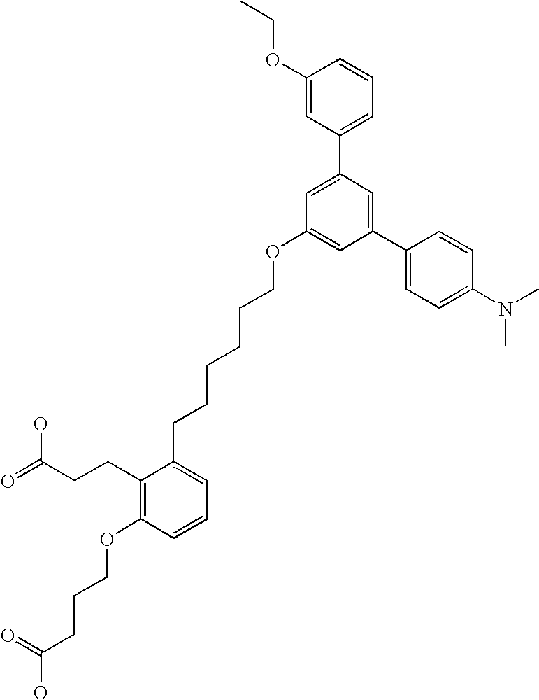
C1(C2=CC(OCCCCCCC3=CC=CC(OCCCC(O)=O)=C3CCC(=O)O)=CC(C3=CC=C(N(C)C)C=C3)=C2)=CC=CC(OCC)=C1
